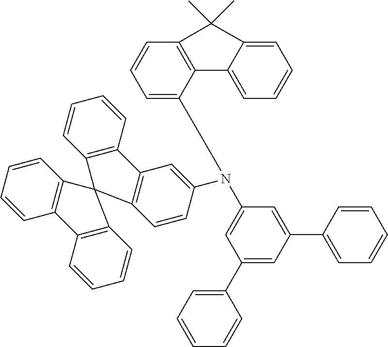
C1(C2=CC=CC=C2)=CC(C2=CC=CC=C2)=CC(N(C2=CC3=C(C=C2)C2(C4=C3C=CC=C4)C3=C(C=CC=C3)C3=C2C=CC=C3)C2=CC=CC3=C2C2=CC=CC=C2C3(C)C)=C1
